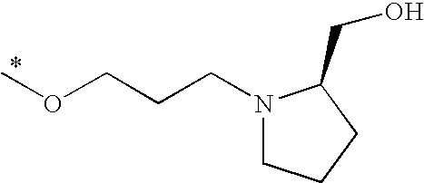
N1(CCCOC)CCCC1CO
